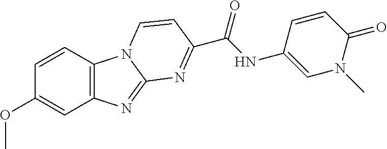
C12=C(C=CC(OC)=C1)N1C(=N2)N=C(C(NC2=CN(C)C(=O)C=C2)=O)C=C1
